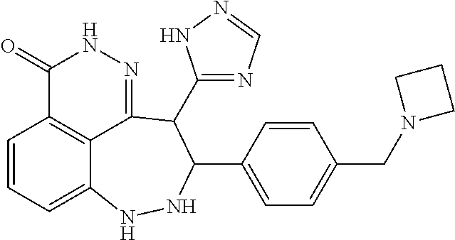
C1=CC=C2C3=C1C(=O)NN=C3C(C1=NC=NN1)C(C1=CC=C(CN3CCC3)C=C1)NN2
